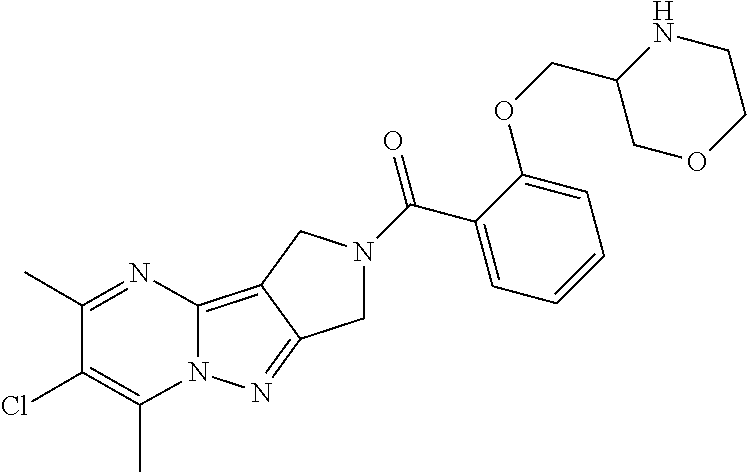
C12=C3C(=NN1C(C)=C(Cl)C(C)=N2)CN(C(C1=CC=CC=C1OCC1COCCN1)=O)C3
